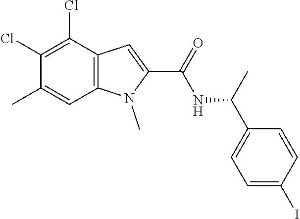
C12=C(N(C)C(C(=O)NC(C3=CC=C(I)C=C3)C)=C1)C=C(C)C(Cl)=C2Cl
